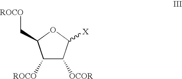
C1([ROCO])C([OCOR])C([X])OC1C[ROCO]
